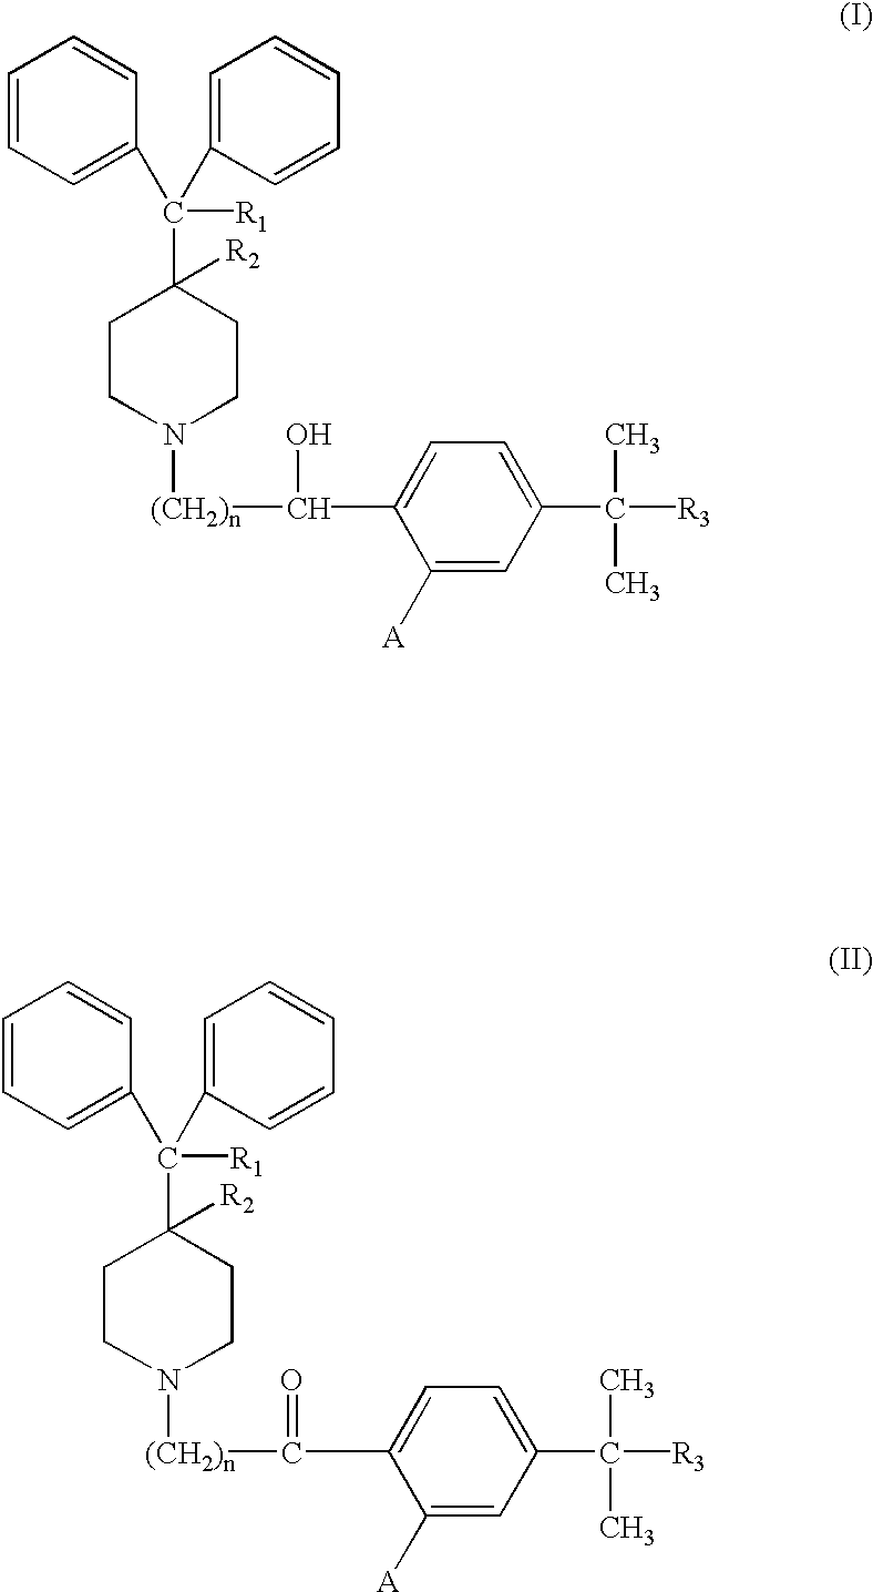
C1CN([(CH2)n]C(C2=CC=C(C(C)([R3])C)C=C2[A])O)CCC1(C(C1=CC=CC=C1)(C1=CC=CC=C1)[R1])[R2].C1CN([(CH2)n]C(C2=CC=C(C(C)([R3])C)C=C2[A])=O)CCC1(C(C1=CC=CC=C1)(C1=CC=CC=C1)[R1])[R2]
